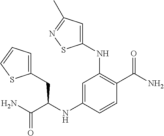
C1(NC(C(N)=O)CC2=CC=CS2)=CC(NC2=CC(C)=NS2)=C(C(N)=O)C=C1
